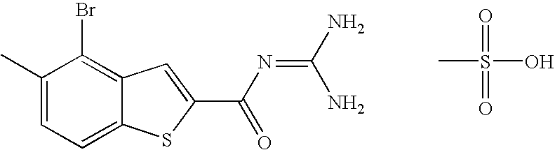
BrC1=C2C(=CC=C1C)SC(C(N=C(N)N)=O)=C2.CS(=O)(=O)O
